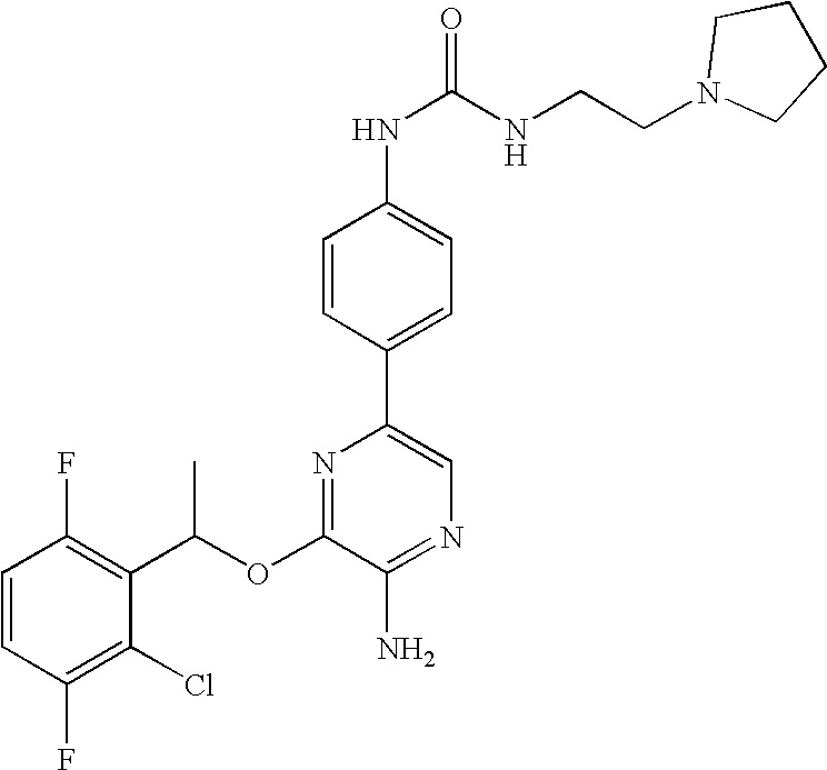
C1=CC(F)=C(C(OC2=NC(C3=CC=C(NC(NCCN4CCCC4)=O)C=C3)=CN=C2N)C)C(Cl)=C1F
